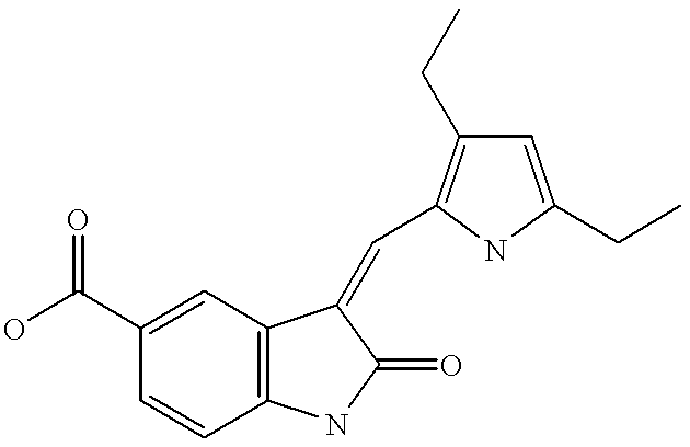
OC(C1=CC2=C(C=C1)NC(=O)C2=CC1=C(CC)C=C(CC)N1)=O
